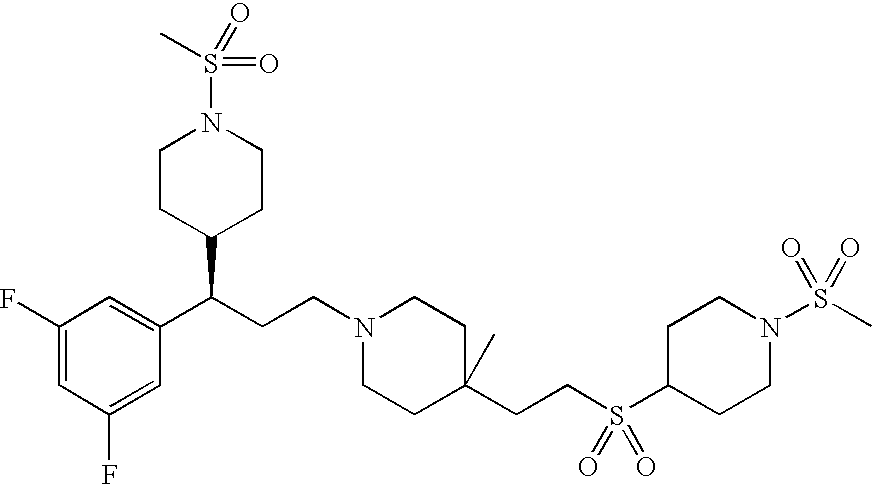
C1CC(C(C2=CC(F)=CC(F)=C2)CCN2CCC(CCS(C3CCN(S(C)(=O)=O)CC3)(=O)=O)(C)CC2)CCN1S(C)(=O)=O
